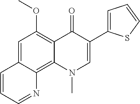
C1=C2C(=C3C(=C1OC)C(=O)C(C1=CC=CS1)=CN3C)N=CC=C2
